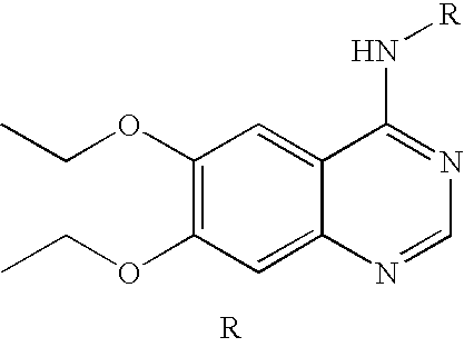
C1(OCC)=C(OCC)C=C2C(=C1)C(N[R])=NC=N2
